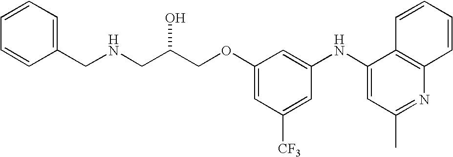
C1=CC=C(CNCC(COC2=CC([CF3])=CC(NC3=CC(C)=NC4=C3C=CC=C4)=C2)O)C=C1
